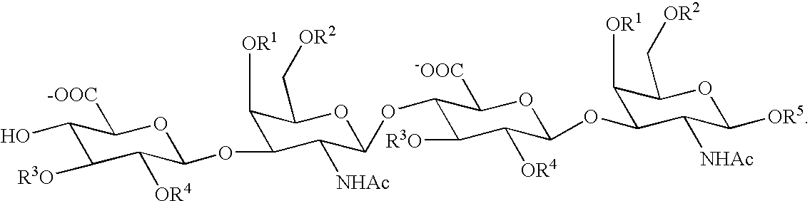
C1(O)C([R3O])C([OR4])C(OC2C([OR1])C(C[OR2])OC(OC3C([R3O])C([OR4])C(OC4C([OR1])C(C[OR2])OC([OR5])C4[NHAc])OC3[-OOC])C2[NHAc])OC1[-OOC]
